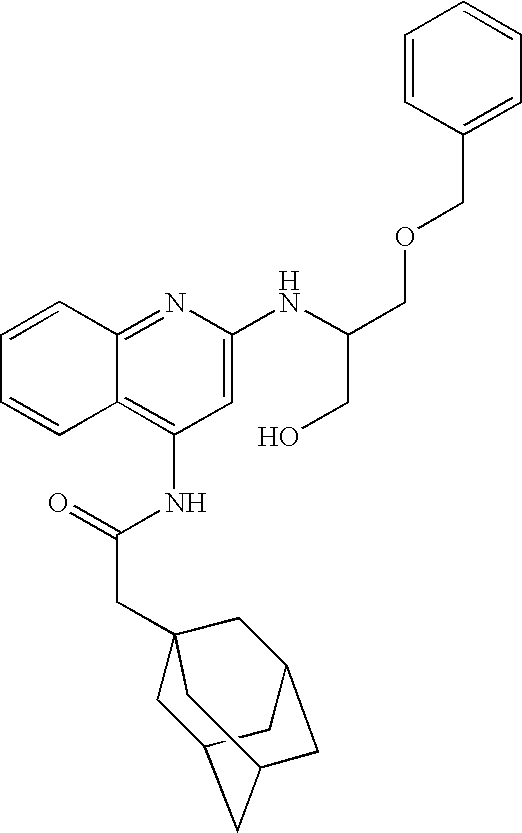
C12=NC(NC(CO)COCC3=CC=CC=C3)=CC(NC(CC34CC5CC(CC(C3)C5)C4)=O)=C1C=CC=C2
